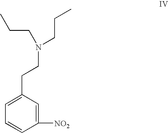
C1([NO2])=CC(CCN(CCC)CCC)=CC=C1
